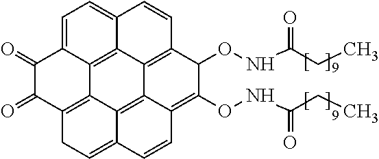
C12=C3C4=C5C6=C(C(ONC(CC)=O)C(ONC(CC)=O)=C7C6=C3C(=CC1)C=C7)C=CC5=CC=C4C(=O)C2=O
